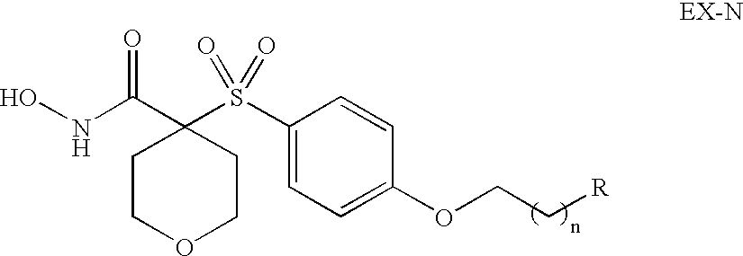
C1(S(C2(C(NO)=O)CCOCC2)(=O)=O)=CC=C(OCC[R])C=C1
